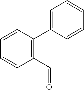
C1(C=O)=C(C2=CC=CC=C2)C=CC=C1
